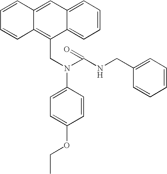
C12=CC=CC=C1C(CN(C(=O)NCC1=CC=CC=C1)C1=CC=C(OCC)C=C1)=C1C(=C2)C=CC=C1
